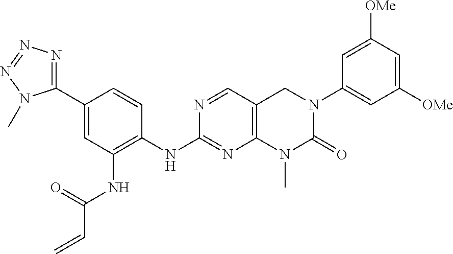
C1(NC2=C(NC(=O)C=C)C=C(C3=NN=NN3C)C=C2)=NC2=C(C=N1)CN(C1=CC([OMe])=CC([OMe])=C1)C(=O)N2C
